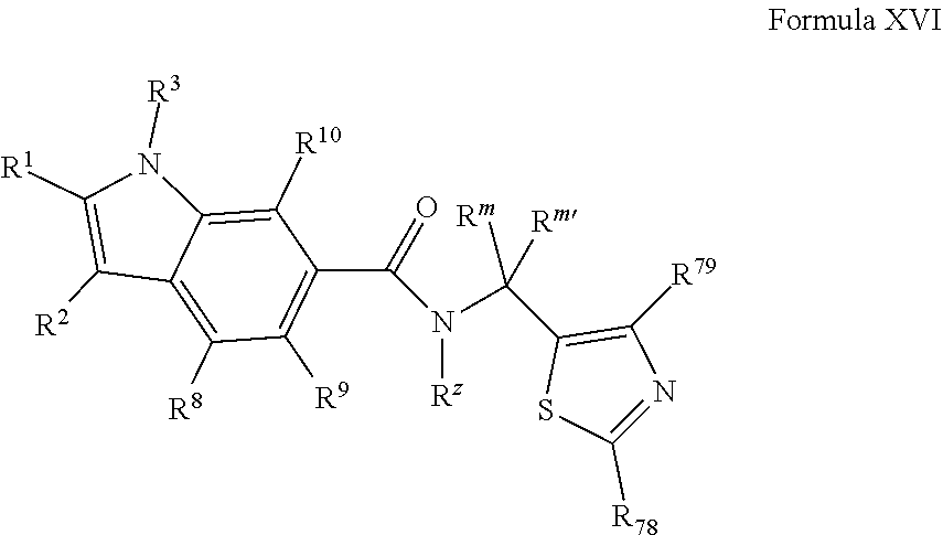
C12=C([R8])C([R9])=C(C(=O)N([Rz])C(C3=C([R79])N=C([R78])S3)([Rm])[Rm])C([R10])=C1N([R3])C([R1])=C2[R2]
